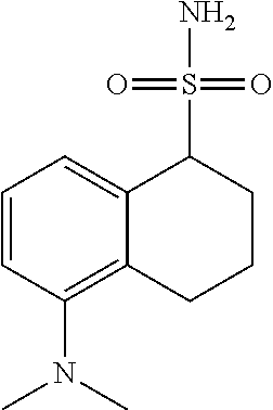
C1=CC(N(C)C)=C2C(=C1)C(S(=O)(=O)N)CCC2
